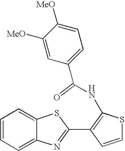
C1=CC=C2C(=C1)SC(C1=C(NC(C3=CC=C([MeO])C([MeO])=C3)=O)SC=C1)=N2
